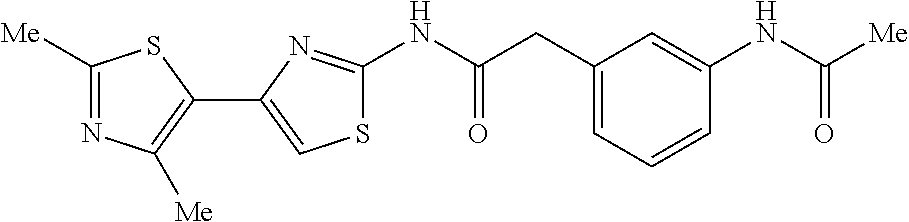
C1([Me])=NC([Me])=C(C2=CSC(NC(CC3=CC=CC(NC([Me])=O)=C3)=O)=N2)S1
